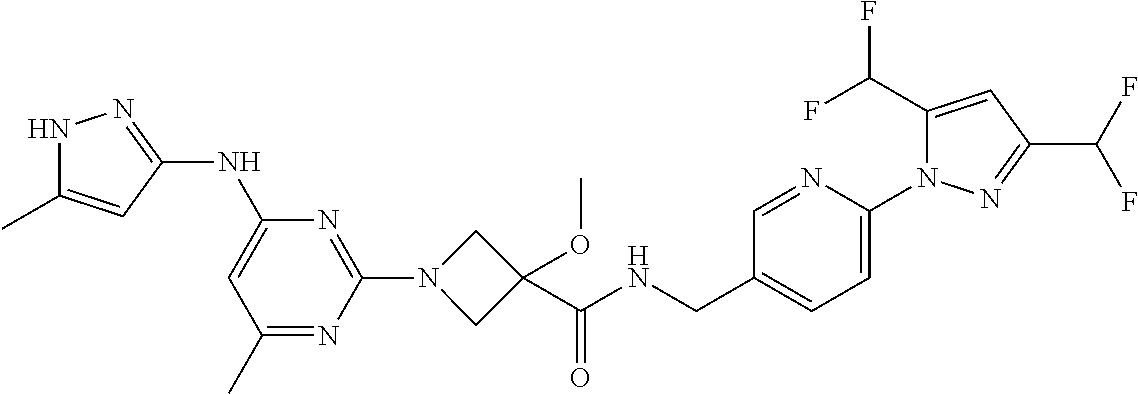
N1C(C)=CC(NC2=CC(C)=NC(N3CC(C(NCC4=CC=C(N5C(C(F)F)=CC(C(F)F)=N5)N=C4)=O)(OC)C3)=N2)=N1
